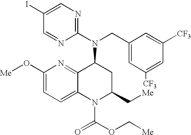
C1=C(I)C=NC(N(CC2=CC([CF3])=CC([CF3])=C2)C2C3=NC(O[Me])=CC=C3N(C(=O)OC[Me])C(C[Me])C2)=N1
